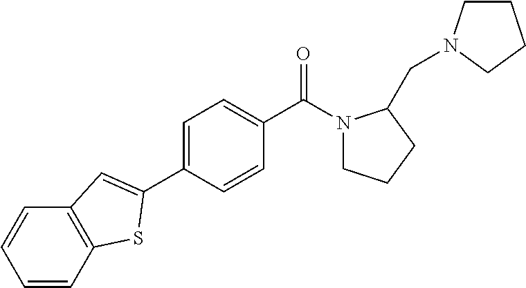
C1=CC(C(N2CCCC2CN2CCCC2)=O)=CC=C1C1=CC2=C(C=CC=C2)S1
